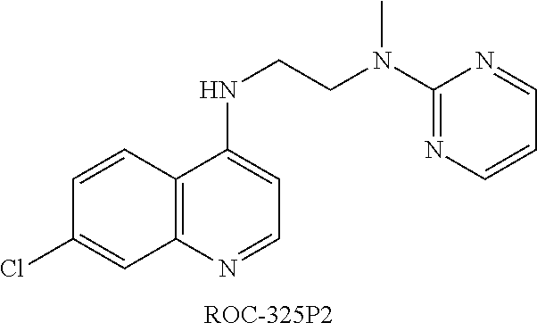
ClC1=CC2=C(C=C1)C(NCCN(C1=NC=CC=N1)C)=CC=N2
